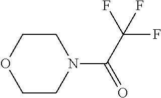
C1CN(C(C(F)(F)F)=O)CCO1
